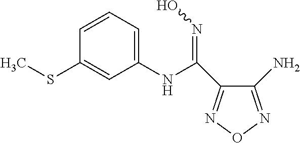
C1(NC(=NO)C2=NON=C2N)=CC=CC(SC)=C1
